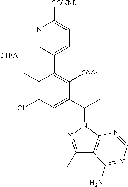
C1(C)=C(Cl)C=C(C(C)N2N=C(C)C3=C2N=CN=C3N)C([OMe])=C1C1=CC=C([CONMe2])N=C1
